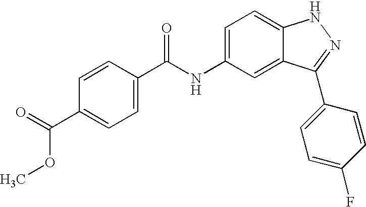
C1(C(=O)OC)=CC=C(C(NC2=CC=C3C(=C2)C(C2=CC=C(F)C=C2)=NN3)=O)C=C1
